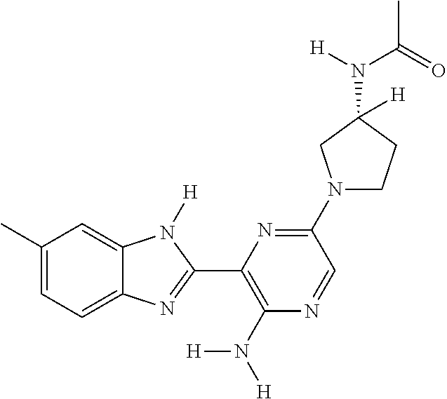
C1(C)=CC=C2C(=C1)N([H])C(C1=C(N([H])[H])N=CC(N3CCC([H])(N([H])C(=O)C)C3)=N1)=N2
